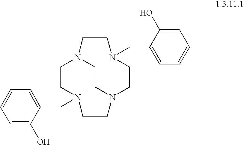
C1CN(CC2=CC=CC=C2O)CCN2CCN1CCN(CC1=CC=CC=C1O)CC2
